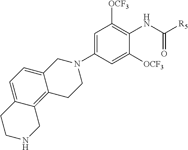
C1N(C2=CC([OCF3])=C(NC([R5])=O)C([OCF3])=C2)CCC2=C3C(=CC=C12)CCNC3
